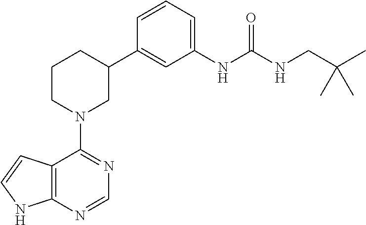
C12=C(NC=C1)N=CN=C2N1CC(C2=CC(NC(NCC(C)(C)C)=O)=CC=C2)CCC1
